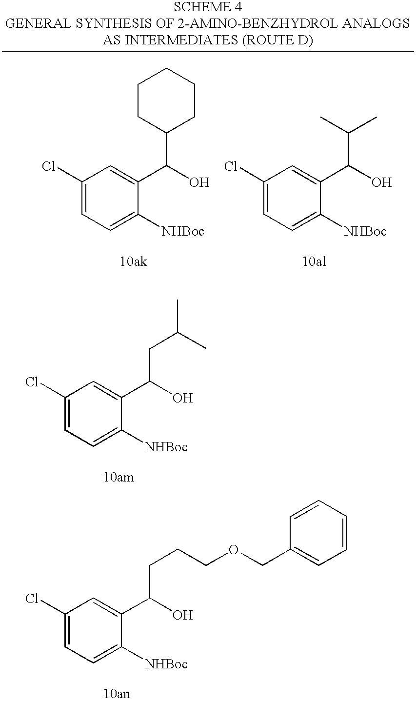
C1(Cl)=CC=C([NHBoc])C(C(O)CC(C)C)=C1.C1(Cl)=CC=C([NHBoc])C(C(O)CCCOCC2=CC=CC=C2)=C1.C1(Cl)=CC=C([NHBoc])C(C(O)C2CCCCC2)=C1.C1(Cl)=CC=C([NHBoc])C(C(O)C(C)C)=C1
